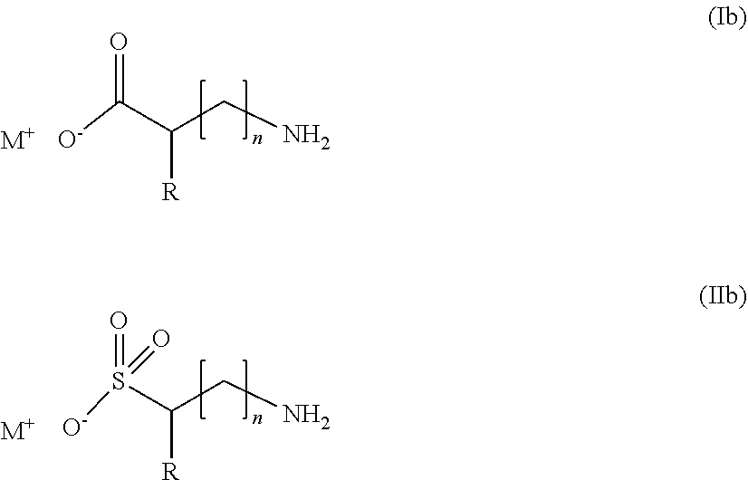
[O-]C(C(CN)[R])=O.[M+].[O-]S(C(CN)[R])(=O)=O.[M+]
